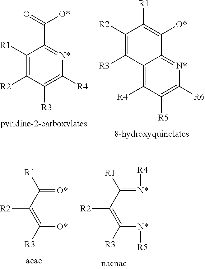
C12=C([R4])C([R5])=C([R6])[N*]=C1C([O*])=C([R1])C([R2])=C2[R3].C1([R1])=C([R2])C([R3])=C([R4])[N*]=C1C(=O)[O*].[R1]C(C(=C([R3])[N*][R5])[R2])=[N*][R4].[R1]C(C(=C([R3])[O*])[R2])=[O*]
